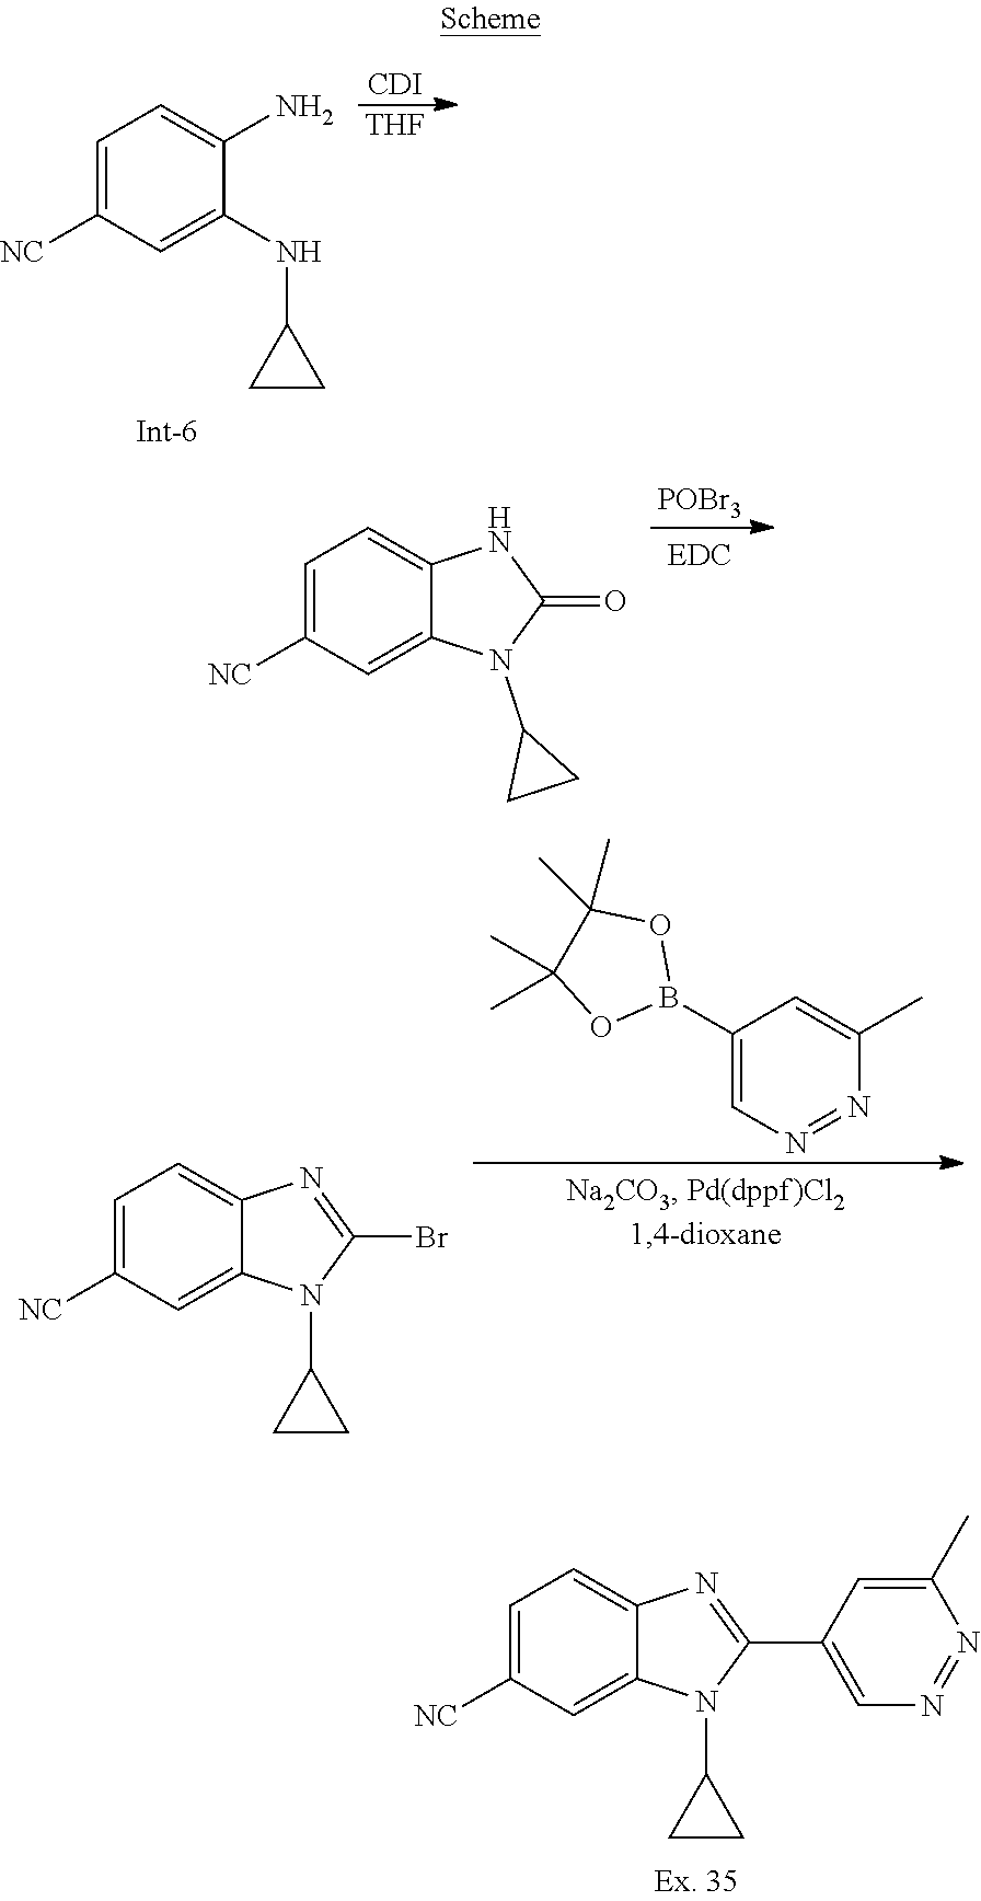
[CDI].[THF].C1=C([NC])C=C(NC2CC2)C(N)=C1.[POBr3].C1=C([NC])C=C2C(=C1)NC(=O)N2C1CC1.C1(B2OC(C)(C)C(C)(C)O2)=CN=NC(C)=C1.C1=C([NC])C=C2C(=C1)N=C(Br)N2C1CC1.C1=C([NC])C=C2C(=C1)N=C(C1=CN=NC(C)=C1)N2C1CC1
